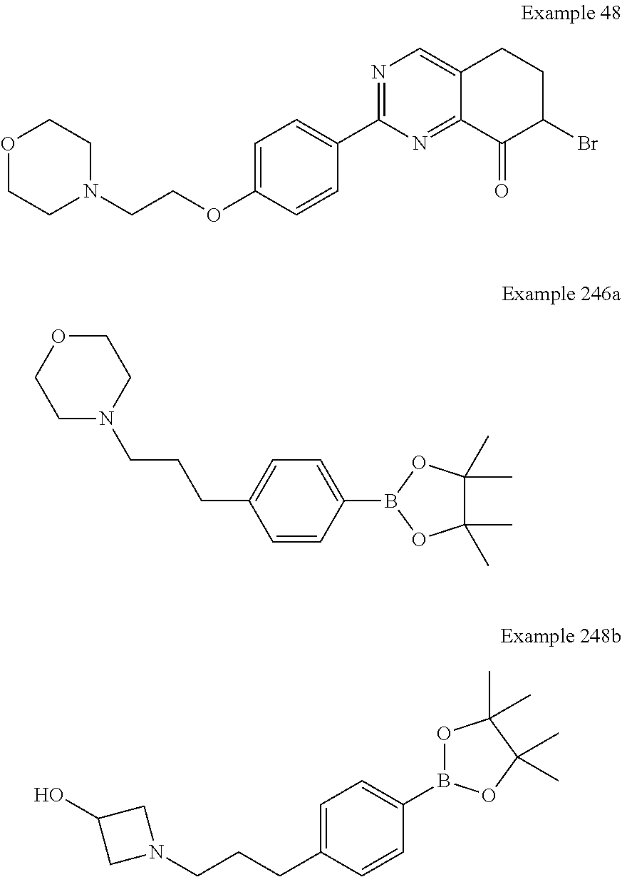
O1CCN(CCOC2=CC=C(C3=NC=C4C(=N3)C(=O)C(Br)CC4)C=C2)CC1.C1N(CCCC2=CC=C(B3OC(C)(C)C(C)(C)O3)C=C2)CCOC1.C1(O)CN(CCCC2=CC=C(B3OC(C)(C)C(C)(C)O3)C=C2)C1
